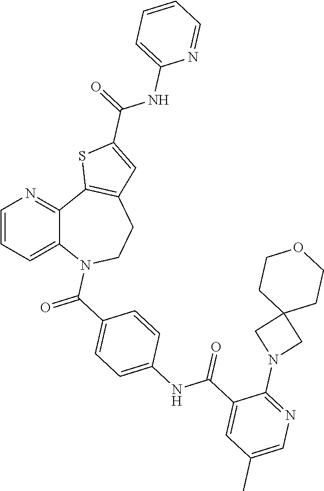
C1=CC=C2C(=N1)C1=C(CCN2C(C2=CC=C(NC(C3=CC(C)=CN=C3N3CC4(C3)CCOCC4)=O)C=C2)=O)C=C(C(NC2=CC=CC=N2)=O)S1
